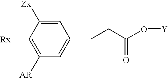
[Rx]C1=C([AR])C=C(CCC(O[Y])=O)C=C1[Zx]
